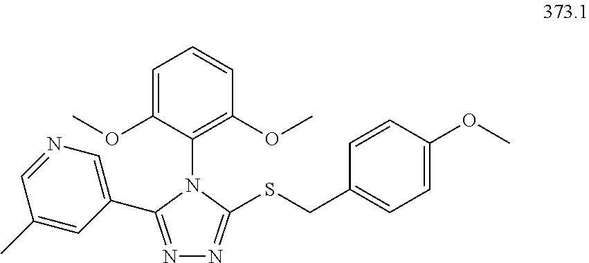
C1=C(OC)C(N2C(SCC3=CC=C(OC)C=C3)=NN=C2C2=CN=CC(C)=C2)=C(OC)C=C1
